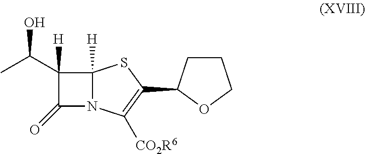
C1(C(C)O)([H])C(=O)N2C1([H])SC(C1CCCO1)=C2[CO2R6]
